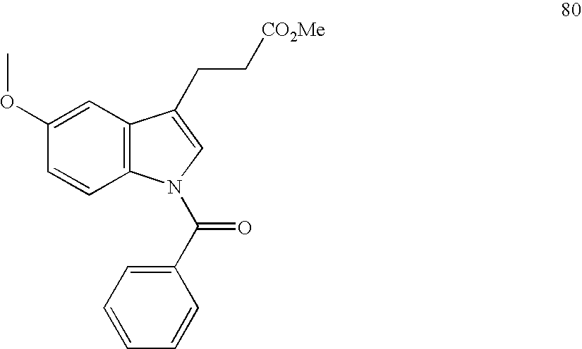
C1(OC)=CC2=C(C=C1)N(C(C1=CC=CC=C1)=O)C=C2CC[CO2Me]
